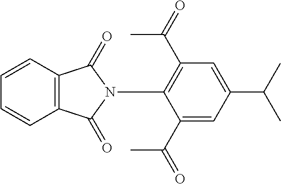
C1=C(C(=O)C)C(N2C(=O)C3=C(C2=O)C=CC=C3)=C(C(=O)C)C=C1C(C)C
